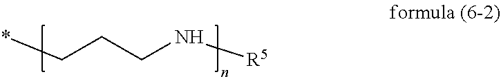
*CCCN[R5]
